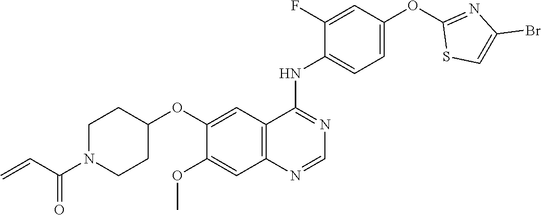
C1=C(OC2=NC(Br)=CS2)C=C(F)C(NC2=NC=NC3=C2C=C(OC2CCN(C(C=C)=O)CC2)C(OC)=C3)=C1
